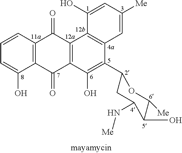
C1=CC2=C(C(O)=C1)C(=O)C1=C(C2=O)C2=C(C(C3CC(N[Me])C(O)C([Me])O3)=C1O)C=C([Me])C=C2O
